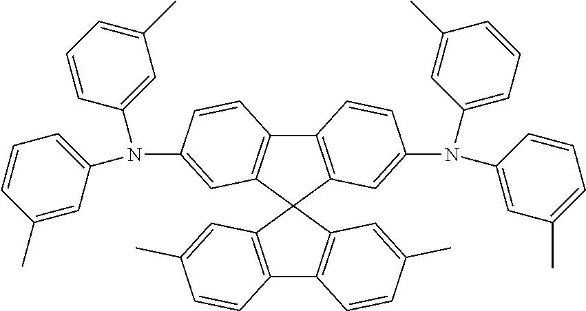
C12=C(C3(C4=C1C=CC(C)=C4)C1=C(C4=C3C=C(N(C3=CC(C)=CC=C3)C3=CC=CC(C)=C3)C=C4)C=CC(N(C3=CC(C)=CC=C3)C3=CC=CC(C)=C3)=C1)C=C(C)C=C2
